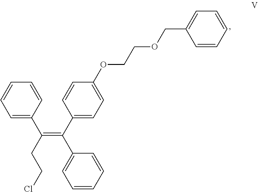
C1=CC=C(C(=C(C2=CC=CC=C2)C2=CC=C(OCCOCC3=CC=CC=C3)C=C2)CCCl)C=C1
